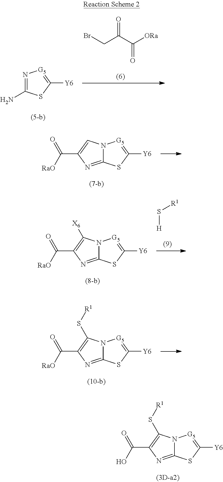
C12=NC(C([RaO])=O)=CN1[G5]=C([Y6])S2.C12=NC(C([RaO])=O)=C(S[R1])N1[G5]=C([Y6])S2.C1(N)=N[G5]=C([Y6])S1.BrCC(C([ORa])=O)=O.C12=NC(C([RaO])=O)=C([X6])N1[G5]=C([Y6])S2.[H]S[R1].C12=NC(C(O)=O)=C(S[R1])N1[G5]=C([Y6])S2
